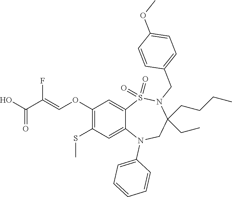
OC(=O)C(=COC1=C(SC)C=C2C(=C1)S(=O)(=O)N(CC1=CC=C(OC)C=C1)C(CC)(CCCC)CN2C1=CC=CC=C1)F
